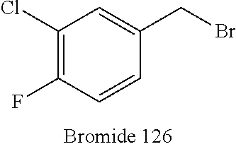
C1(Cl)=C(F)C=CC(CBr)=C1
